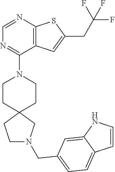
C12=C(C=C(CC(F)(F)F)S1)C(N1CCC3(CC1)CCN(CC1=CC=C4C(=C1)NC=C4)C3)=NC=N2
